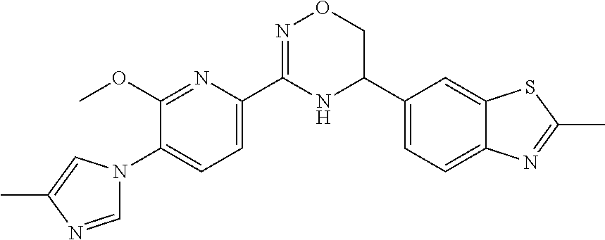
C1(OC)=NC(C2=NOCC(C3=CC=C4C(=C3)SC(C)=N4)N2)=CC=C1N1C=NC(C)=C1
